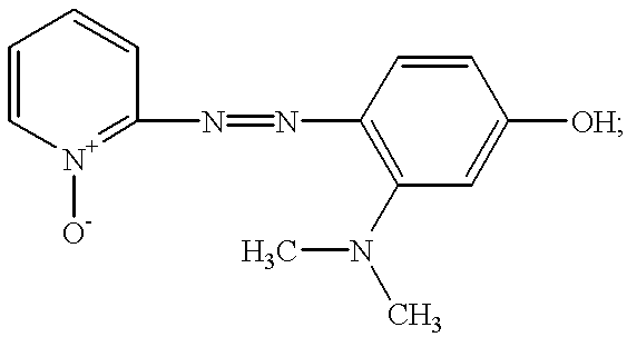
C1=C[N+]([O-])=C(N=NC2=C(N(C)C)C=C([OH])C=C2)C=C1
